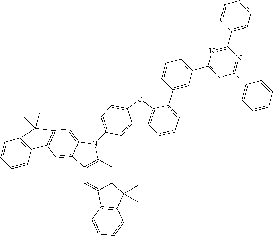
C12=CC(N3C4=C(C=C5C(=C4)C(C)(C)C4=C5C=CC=C4)C4=CC5=C(C=C34)C(C)(C)C3=C5C=CC=C3)=CC=C1OC1=C2C=CC=C1C1=CC(C2=NC(C3=CC=CC=C3)=NC(C3=CC=CC=C3)=N2)=CC=C1
